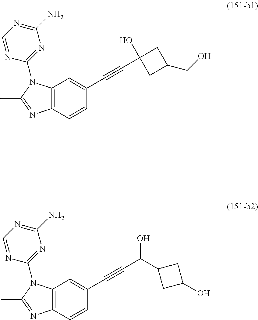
C12=C(C=CC(C#CC3(O)CC(CO)C3)=C1)N=C(C)N2C1=NC(N)=NC=N1.C12=C(C=CC(C#CC(O)C3CC(O)C3)=C1)N=C(C)N2C1=NC(N)=NC=N1
